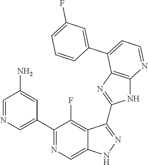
C1=NC=C(C2=NC=C3C(=C2F)C(C2=NC4=C(N2)N=CC=C4C2=CC(F)=CC=C2)=NN3)C=C1N
